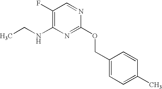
C1(F)=C(NCC)N=C(OCC2=CC=C(C)C=C2)N=C1
